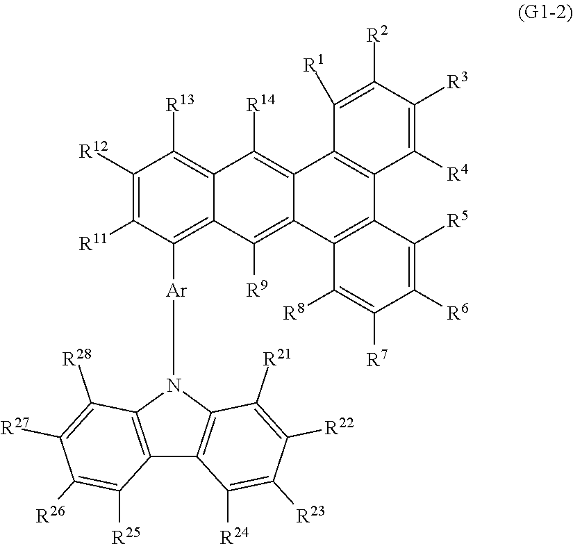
C1([R12])=C([R11])C([Ar]N2C3=C(C4=C2C([R21])=C([R22])C([R23])=C4[R24])C([R25])=C([R26])C([R27])=C3[R28])=C2C(=C1[R13])C([R14])=C1C(=C2[R9])C2=C(C3=C1C([R1])=C([R2])C([R3])=C3[R4])C([R5])=C([R6])C([R7])=C2[R8]
